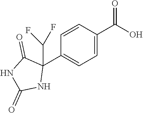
C1=CC(C(O)=O)=CC=C1C1(C(F)F)C(=O)NC(=O)N1
